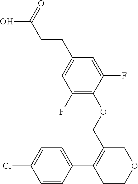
C1(OCC2=C(C3=CC=C(Cl)C=C3)CCOC2)=C(F)C=C(CCC(O)=O)C=C1F
